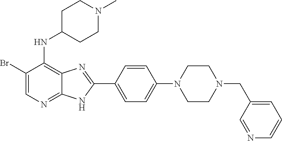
C1(Br)=CN=C2C(=C1NC1CCN(C)CC1)N=C(C1=CC=C(N3CCN(CC4=CC=CN=C4)CC3)C=C1)N2
